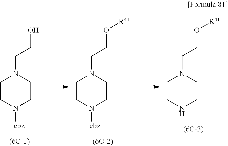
C1CN([cbz])CCN1CCO.C1CN([cbz])CCN1CCO[R41].C1CNCCN1CCO[R41]
